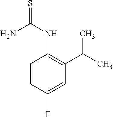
S=C(NC1=C(C(C)C)C=C(F)C=C1)N
